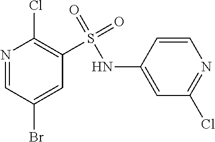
N1=CC(Br)=CC(S(=O)(=O)NC2=CC(Cl)=NC=C2)=C1Cl
